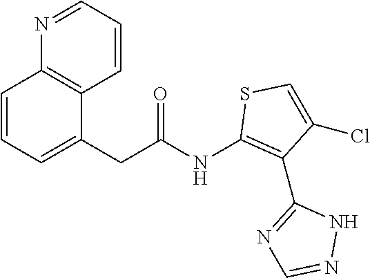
C(C(NC1=C(C2=NC=NN2)C(Cl)=CS1)=O)C1=CC=CC2=C1C=CC=N2
